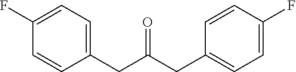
C1(CC(CC2=CC=C(F)C=C2)=O)=CC=C(F)C=C1
